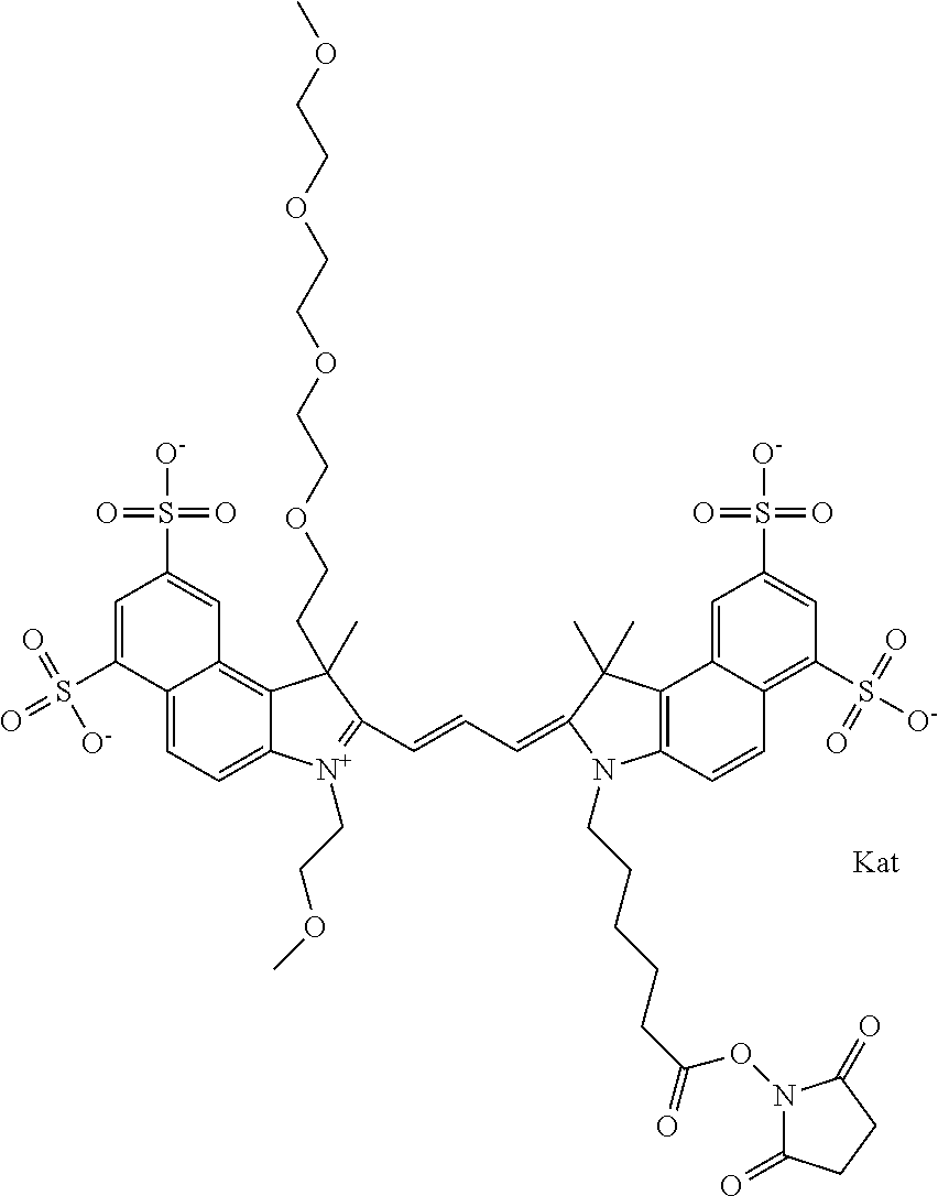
C12=CC=C3C(=C1C=C(S([O-])(=O)=O)C=C2S(=O)(=O)[O-])C(C)(CCOCCOCCOCCOC)C(C=CC=C1N(CCCCCC(=O)ON2C(=O)CCC2=O)C2=C(C4=CC(S([O-])(=O)=O)=CC(S([O-])(=O)=O)=C4C=C2)C1(C)C)=[N+]3CCOC
